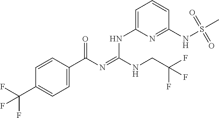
C1=CC(C(N=C(NCC(F)(F)F)NC2=CC=CC(NS(C)(=O)=O)=N2)=O)=CC=C1C(F)(F)F
